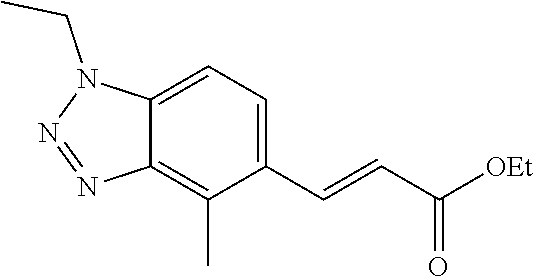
C1=C2C(=C(C)C(C=CC([OEt])=O)=C1)N=NN2CC
